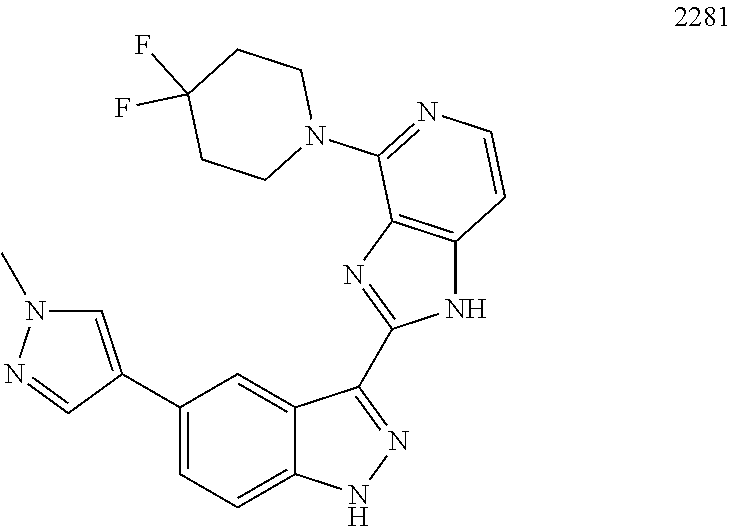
C1(C2=CN(C)N=C2)=CC=C2C(=C1)C(C1=NC3=C(N1)C=CN=C3N1CCC(F)(F)CC1)=NN2
